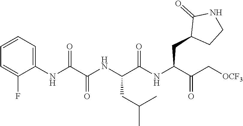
C1=CC=C(NC(C(NC(C(NC(C(C[OCF3])=O)CC2CCNC2=O)=O)CC(C)C)=O)=O)C(F)=C1
